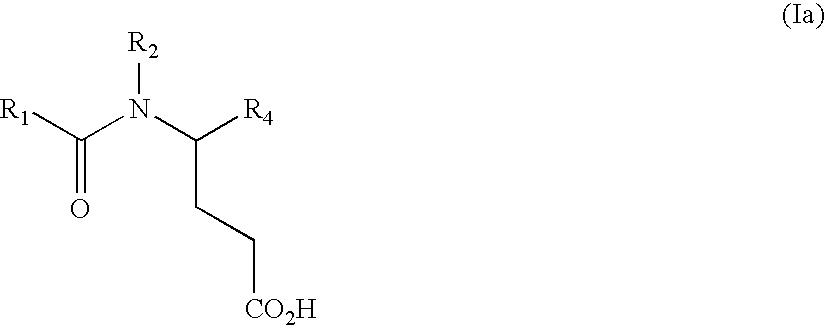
C(=O)(N(C(CC[CO2H])[R4])[R2])[R1]
